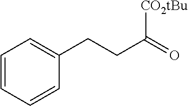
C1=CC=CC(CCC(=O)[CO2tBu])=C1
